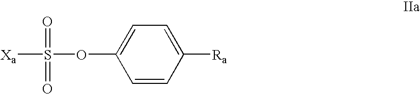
C1=CC([Ra])=CC=C1OS([Xa])(=O)=O
